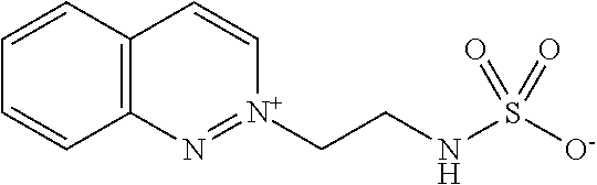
C12=C(C=CC=C1)C=C[N+](CCNS([O-])(=O)=O)=N2
